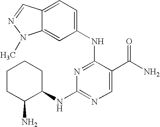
C1CC(N)C(NC2=NC=C(C(N)=O)C(NC3=CC=C4C(=C3)N(C)N=C4)=N2)CC1
